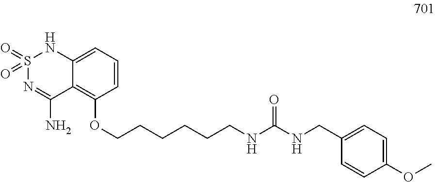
C1=CC=C2C(=C1OCCCCCCNC(NCC1=CC=C(OC)C=C1)=O)C(N)=NS(=O)(=O)N2
